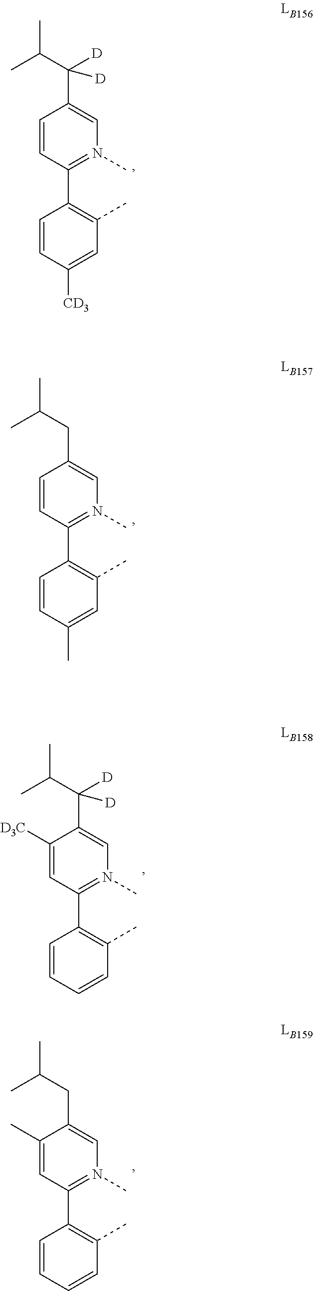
C1([CD3])=CC(C)=C(C2=N(C)C=C(C(C(C)C)([D])[D])C=C2)C=C1.C1(C)=CC(C)=C(C2=N(C)C=C(CC(C)C)C=C2)C=C1.C1=CC(C)=C(C2=N(C)C=C(C(C(C)C)([D])[D])C([D3C])=C2)C=C1.C1=CC(C)=C(C2=N(C)C=C(CC(C)C)C(C)=C2)C=C1
